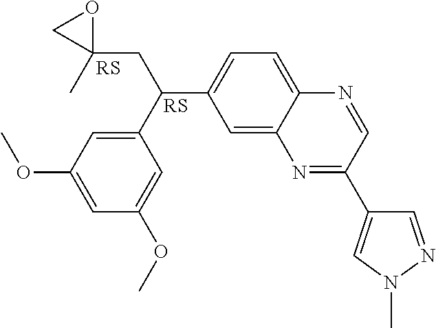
C1(CC(C2=CC=C3C(=C2)N=C(C2=CN(C)N=C2)C=N3)C2=CC(OC)=CC(OC)=C2)(C)OC1
